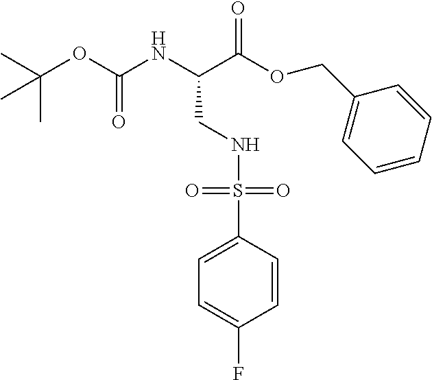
C(OC(NC(C(OCC1=CC=CC=C1)=O)CNS(=O)(=O)C1=CC=C(F)C=C1)=O)(C)(C)C
